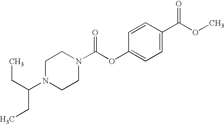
N1(C(CC)CC)CCN(C(OC2=CC=C(C(OC)=O)C=C2)=O)CC1
